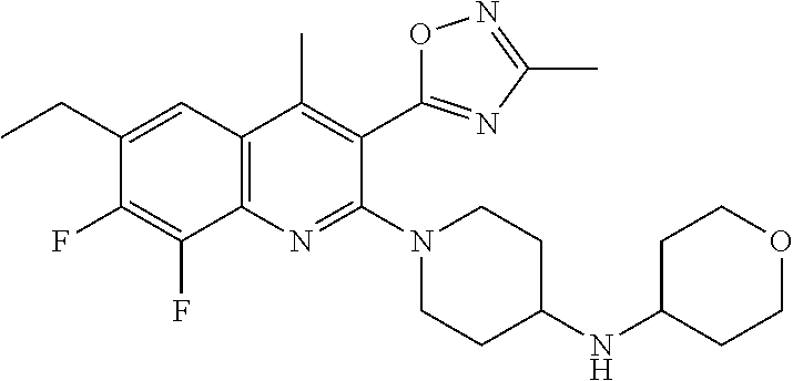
C1(CC)=CC2=C(N=C(N3CCC(NC4CCOCC4)CC3)C(C3=NC(C)=NO3)=C2C)C(F)=C1F
